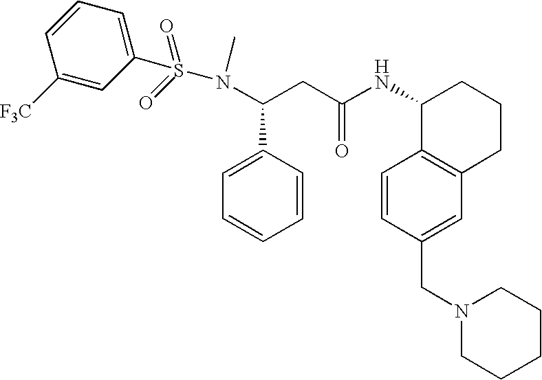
N(C(CC(NC1C2=C(CCC1)C=C(CN1CCCCC1)C=C2)=O)C1=CC=CC=C1)(S(C1=CC=CC([F3C])=C1)(=O)=O)C
